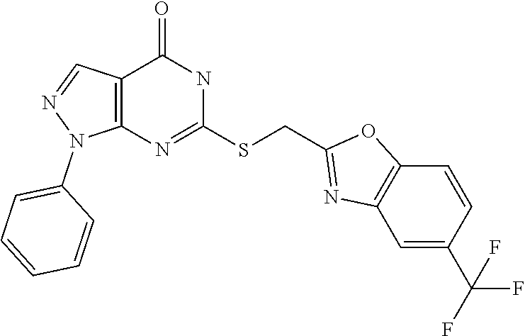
N1=C(SCC2=NC3=C(O2)C=CC(C(F)(F)F)=C3)NC(=O)C2=C1N(C1=CC=CC=C1)N=C2
